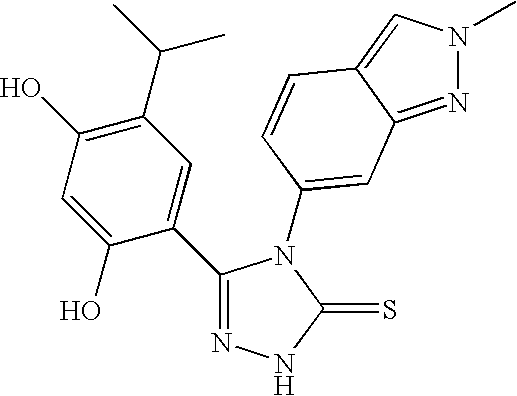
N1=C(C2=CC(C(C)C)=C(O)C=C2O)N(C2=CC3=NN(C)C=C3C=C2)C(=S)N1
